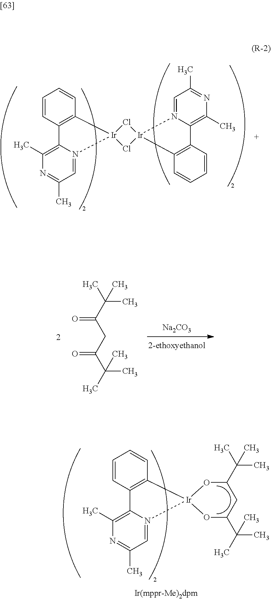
C1=CC2=C(C=C1)[Ir]1(N3=CC(C)=NC(C)=C23)Cl[Ir]2(C3=C(C=CC=C3)C3=C(C)N=C(C)C=N32)Cl1.O=C(C(C)(C)C)CC(=O)C(C)(C)C.[Na2CO3].C1=CC2=C(C=C1)[Ir]1(N3=CC(C)=NC(C)=C32)OC(C(C)(C)C)CC(C(C)(C)C)O1
